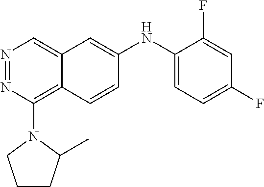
N1=NC(N2CCCC2C)=C2C(=C1)C=C(NC1=CC=C(F)C=C1F)C=C2
